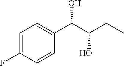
C1=C(F)C=CC(C(C(CC)O)O)=C1
